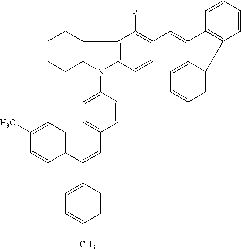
C12C(N(C3=CC=C(C=C(C4=CC=C(C)C=C4)C4=CC=C(C)C=C4)C=C3)C3=C1C(F)=C(C=C1C4=C(C=CC=C4)C4=CC=CC=C14)C=C3)CCCC2
